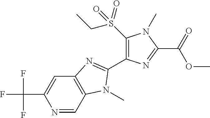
N1=CC2=C(C=C1C(F)(F)F)N=C(C1=C(S(CC)(=O)=O)N(C)C(C(OC)=O)=N1)N2C
